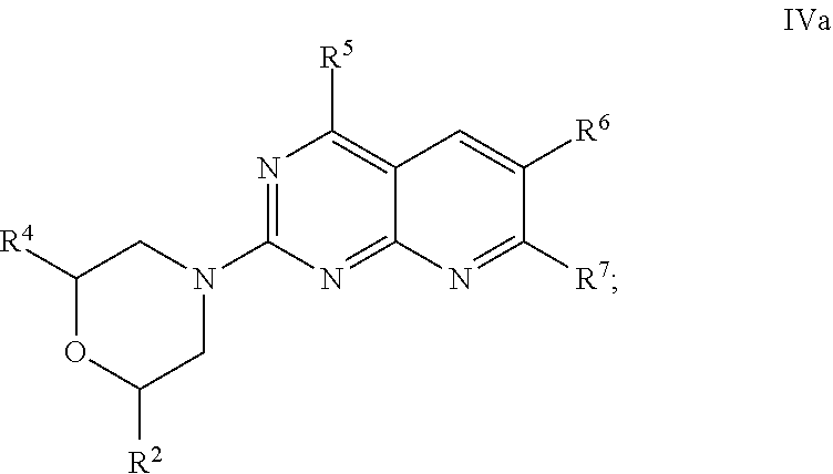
N1=C(N2CC([R4])OC([R2])C2)N=C2C(=C1[R5])C=C([R6])C([R7])=N2
